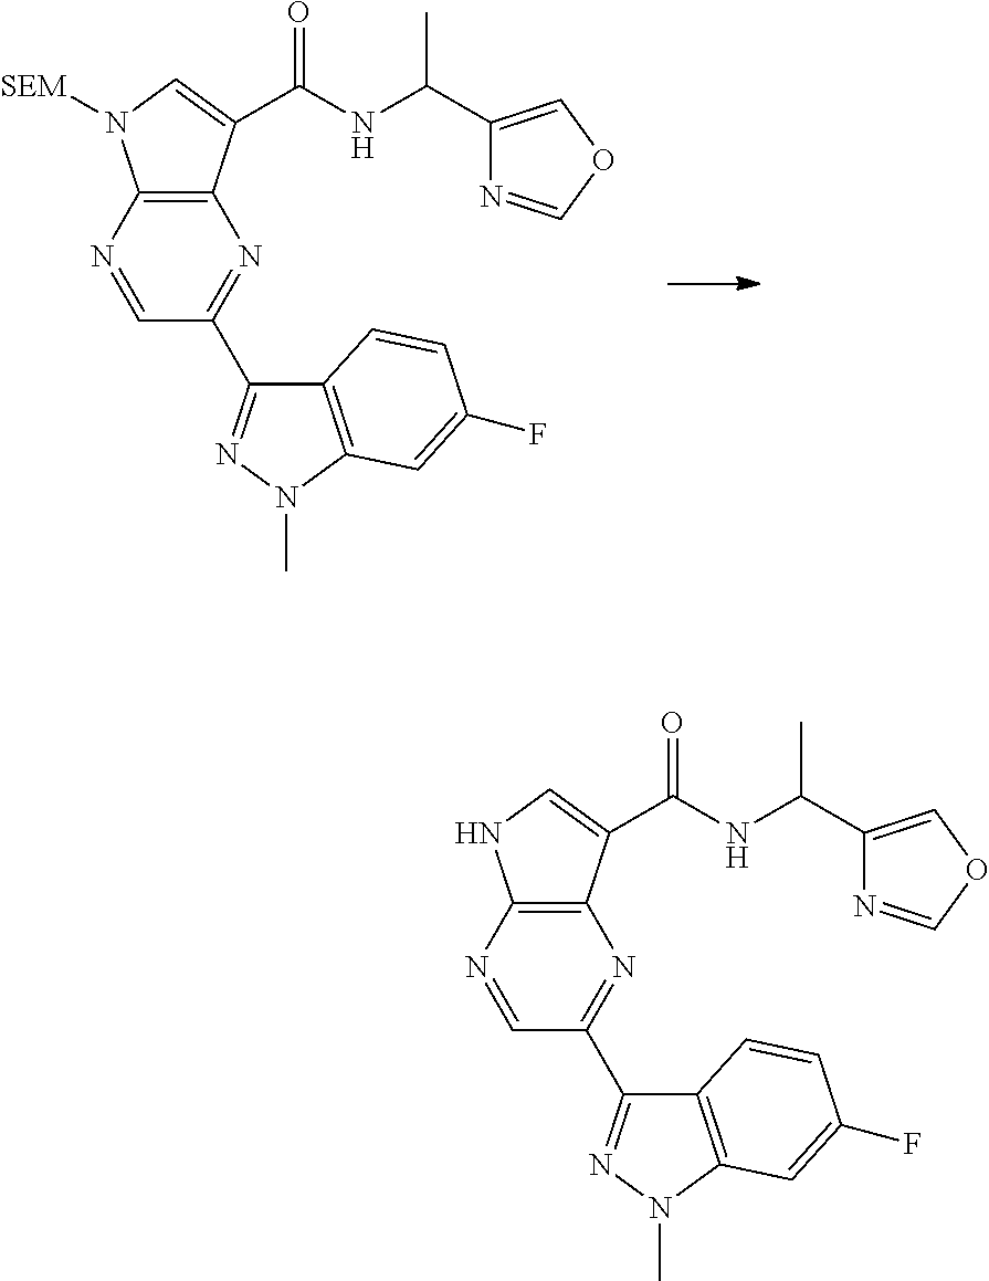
C1(C2=NN(C)C3=C2C=CC(F)=C3)=NC2=C(N([SEM])C=C2C(NC(C2=COC=N2)C)=O)N=C1.C1(C2=NN(C)C3=C2C=CC(F)=C3)=NC2=C(NC=C2C(NC(C2=COC=N2)C)=O)N=C1
